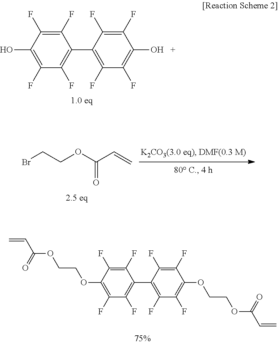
BrCCOC(C=C)=O.C1(F)=C(F)C(O)=C(F)C(F)=C1C1=C(F)C(F)=C(O)C(F)=C1F.C1(F)=C(F)C(OCCOC(=O)C=C)=C(F)C(F)=C1C1=C(F)C(F)=C(OCCOC(=O)C=C)C(F)=C1F
